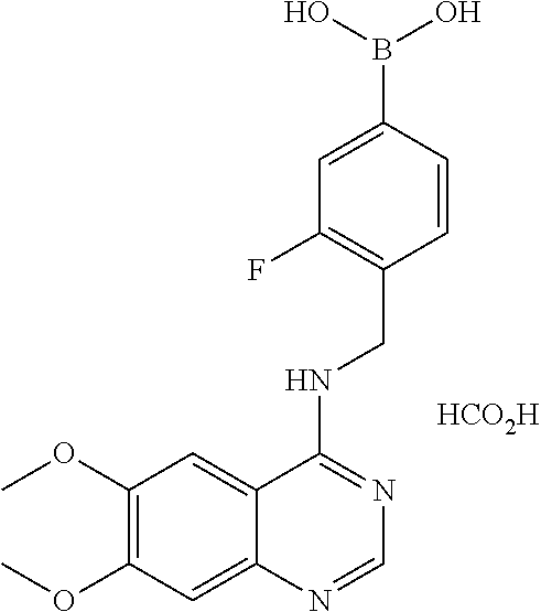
C1(OC)=C(OC)C=C2C(=C1)C(NCC1=C(F)C=C(B(O)O)C=C1)=NC=N2.[HCO2H]
